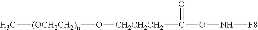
N(OC(=O)[CH2CH2CH2]O[(OCH2CH2)n]C)[F8]
